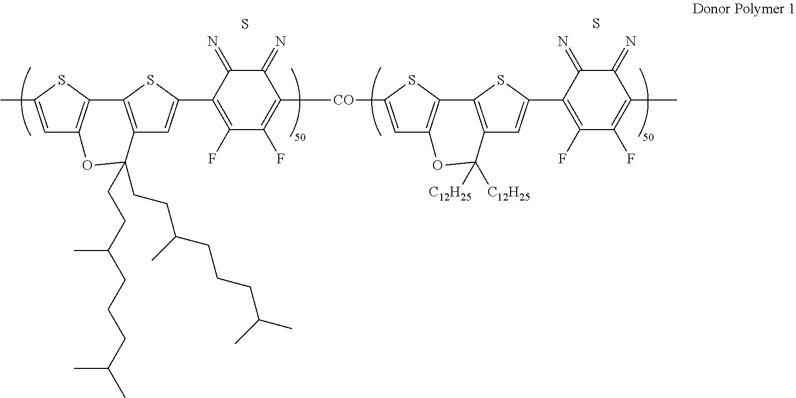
CC1=CC2=C(S1)C1=C(C=C(C3=C(F)C(F)=C([CO]C4=CC5=C(S4)C4=C(C=C(C6=C(F)C(F)=C(C)C(=N)C6=N)S4)C([C12H25])([C12H25])O5)C(=N)C3=N)S1)C(CCC(CCCC(C)C)C)(CCC(CCCC(C)C)C)O2.S.S
